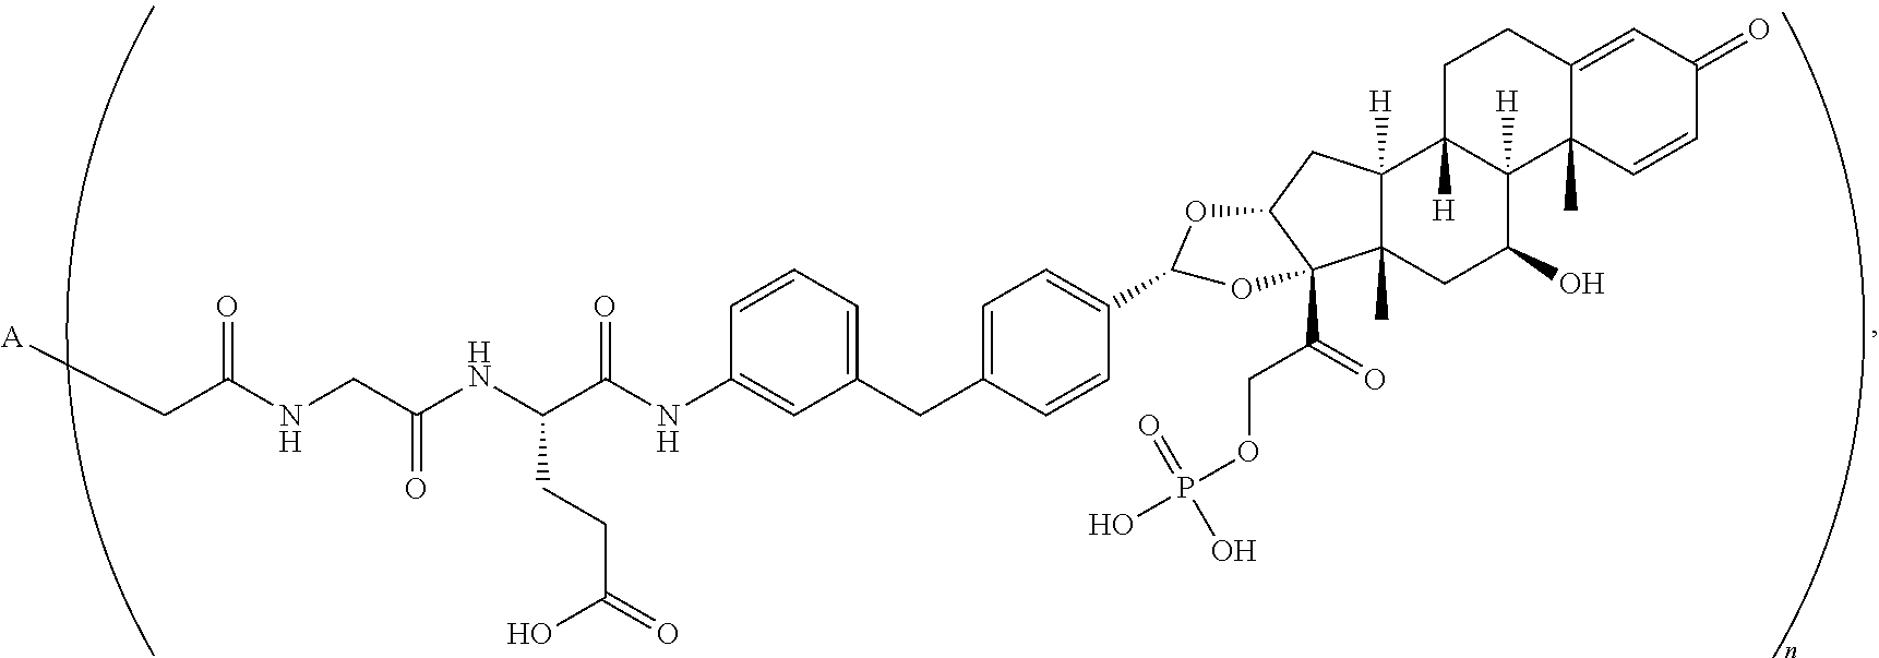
C1=CC2(C)C(=CC1=O)CCC1([H])C2([H])C(O)CC2(C)C1([H])CC1C2(C(=O)COP(O)(=O)O)OC(C2=CC=C(CC3=CC=CC(NC(C(NC(CNC(C[A])=O)=O)CCC(=O)O)=O)=C3)C=C2)O1
